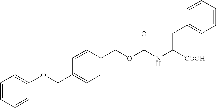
C1=CC=CC(OCC2=CC=C(COC(NC([COOH])CC3=CC=CC=C3)=O)C=C2)=C1
